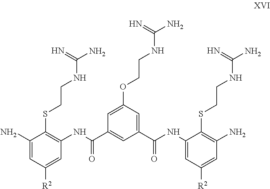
C1=C(OCCNC(N)=N)C=C(C(NC2=CC([R2])=CC(N)=C2SCCNC(N)=N)=O)C=C1C(NC1=C(SCCNC(N)=N)C(N)=CC([R2])=C1)=O
